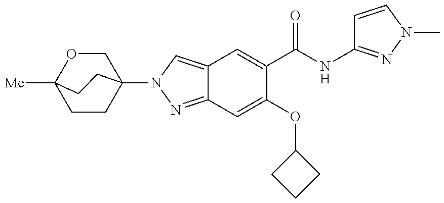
C12=CN(C34CCC([Me])(OC3)CC4)N=C1C=C(OC1CCC1)C(C(NC1=NN(C)C=C1)=O)=C2
